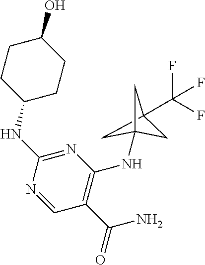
C1CC(NC2=NC(NC34CC(C(F)(F)F)(C3)C4)=C(C(=O)N)C=N2)CCC1O
